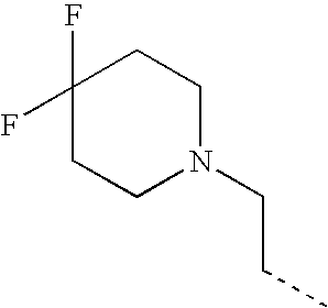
C1(F)(F)CCN(CCC)CC1
